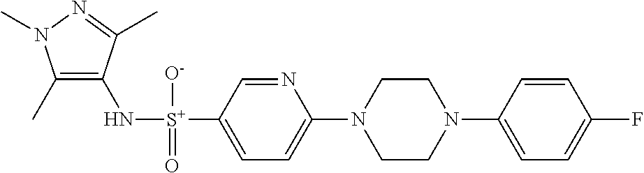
C1(C)=C(N[S+](C2=CC=C(N3CCN(C4=CC=C(F)C=C4)CC3)N=C2)([O-])=O)C(C)=NN1C
